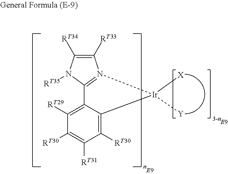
C12=C([RT29])C([RT30])=C([RT31])C([RT30])=C1[Ir]([X])([Y])N1=C2N([RT35])C([RT34])=C1[RT33]
